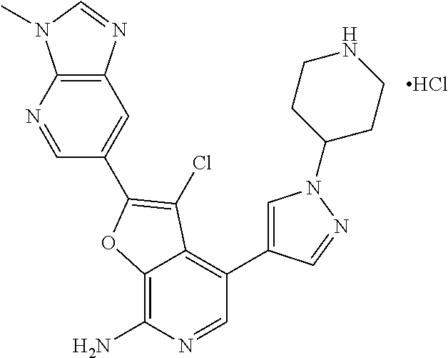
C1=NC2=C(C=C1C1=C(Cl)C3=C(C4=CN(C5CCNCC5)N=C4)C=NC(N)=C3O1)N=CN2C.Cl
